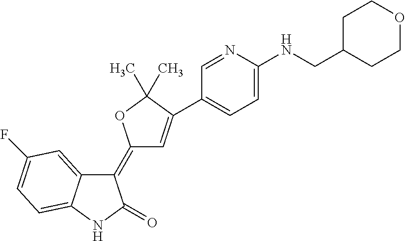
C1(=C2C=C(C3=CC=C(NCC4CCOCC4)N=C3)C(C)(C)O2)C2=CC(F)=CC=C2NC1=O
